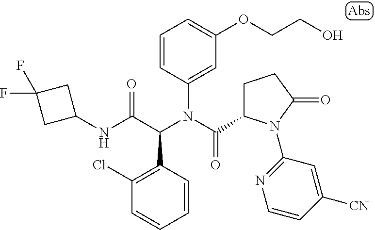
C1=CC(C(C(NC2CC(F)(F)C2)=O)N(C(=O)C2CCC(=O)N2C2=NC=CC([CN])=C2)C2=CC(OCCO)=CC=C2)=C(Cl)C=C1
